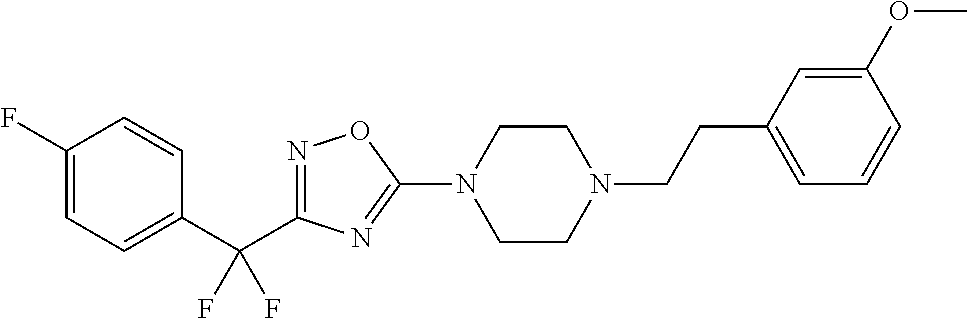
N1=C(C(C2=CC=C(F)C=C2)(F)F)N=C(N2CCN(CCC3=CC=CC(OC)=C3)CC2)O1
